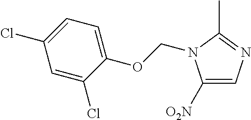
C1([O2N])=CN=C(C)N1COC1=CC=C(Cl)C=C1Cl
